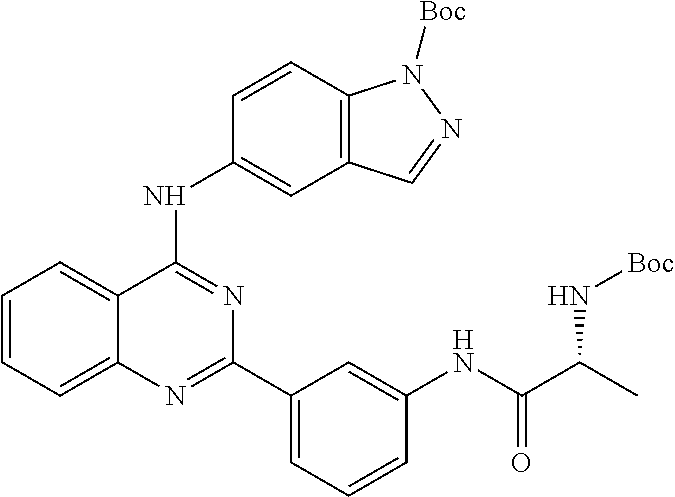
C1=CC=C2C(=C1)C(NC1=CC3=C(C=C1)N([Boc])N=C3)=NC(C1=CC=CC(NC(C(C)N[Boc])=O)=C1)=N2
